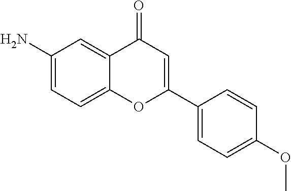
C1(N)=CC=C2C(=C1)C(=O)C=C(C1=CC=C(OC)C=C1)O2
